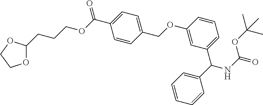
O1C(CCCOC(=O)C2=CC=C(COC3=CC(C(C4=CC=CC=C4)NC(OC(C)(C)C)=O)=CC=C3)C=C2)OCC1
